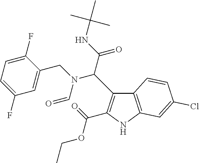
C(OCC)(=O)C1=C(C(C(NC(C)(C)C)=O)N(CC2=CC(F)=CC=C2F)C=O)C2=C(N1)C=C(Cl)C=C2
